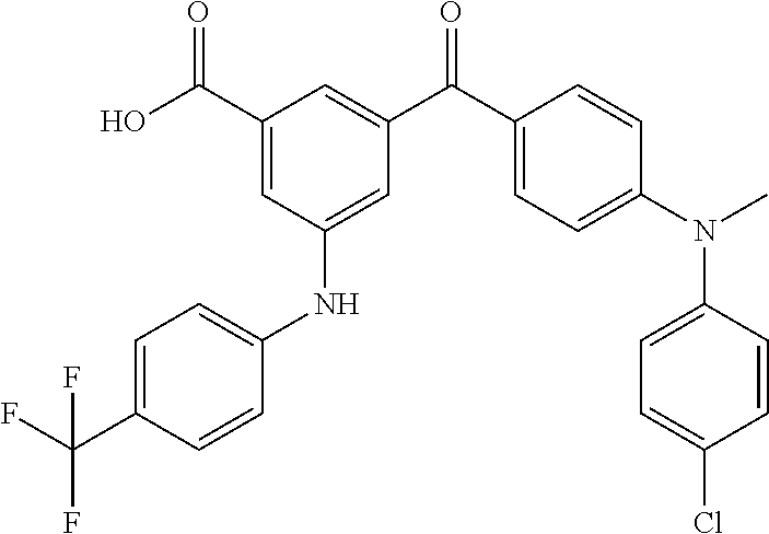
C1(C(O)=O)=CC(NC2=CC=C(C(F)(F)F)C=C2)=CC(C(C2=CC=C(N(C)C3=CC=C(Cl)C=C3)C=C2)=O)=C1
